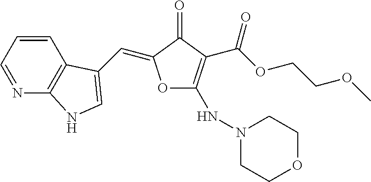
N1=CC=CC2=C1NC=C2C=C1OC(NN2CCOCC2)=C(C(OCCOC)=O)C1=O
